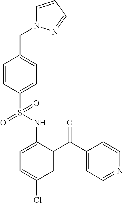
C1=C(NS(C2=CC=C(CN3C=CC=N3)C=C2)(=O)=O)C(C(C2=CC=NC=C2)=O)=CC(Cl)=C1
